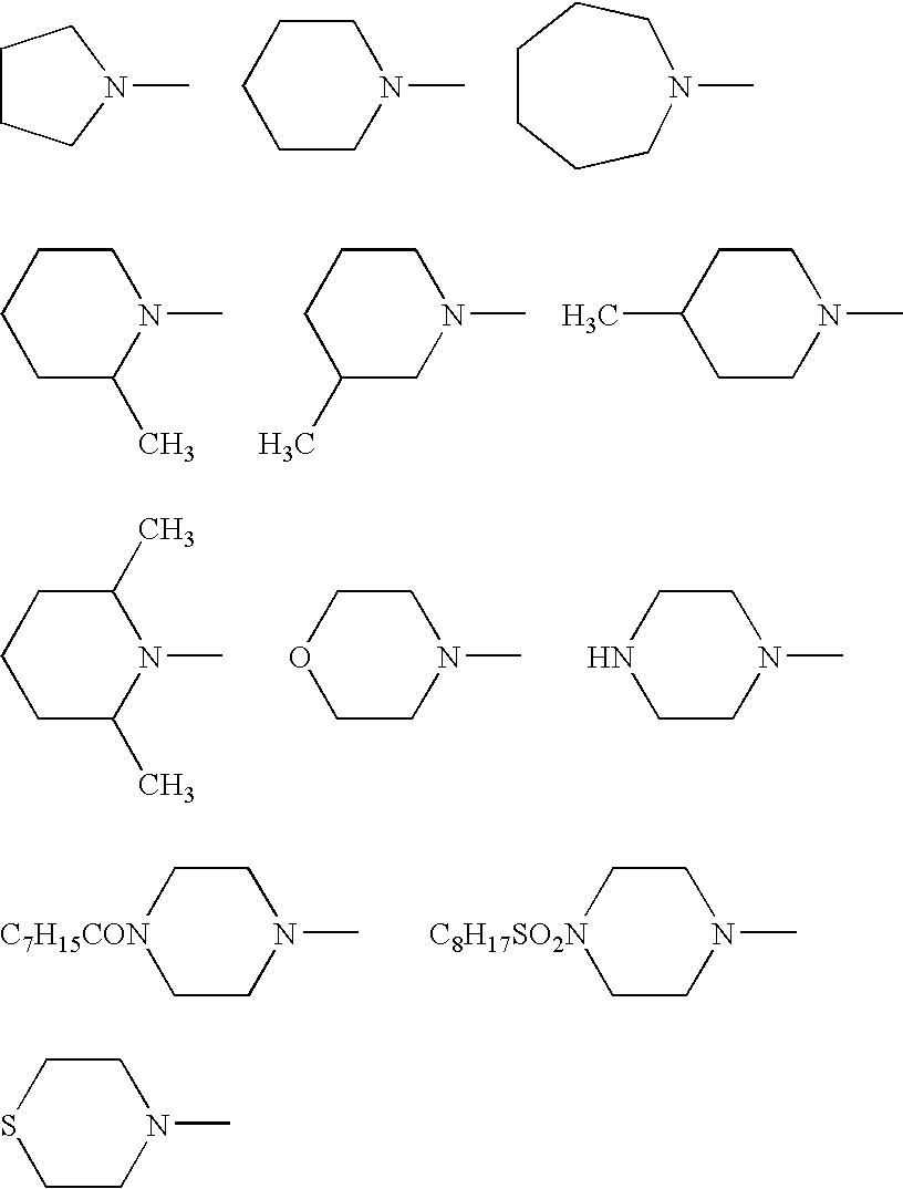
C1CCN(C)C1.N1(C)CCCCC1.N1(C)CCCCCC1.N1(C)CCCCC1C.N1(C)CCCC(C)C1.N1(C)CCC(C)CC1.N1(C)C(C)CCCC1C.N1(C)CCOCC1.N1(C)CCNCC1.N1(C)CC[C7H15CON]CC1.N1(C)CC[C8H17SO2N]CC1.N1(C)CCSCC1
